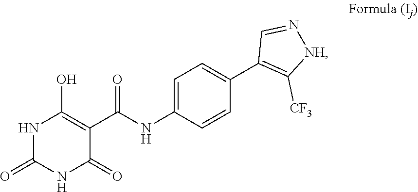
C1=C(C2=C([CF3])[NH]N=C2)C=CC(NC(C2=C(O)NC(=O)NC2=O)=O)=C1
